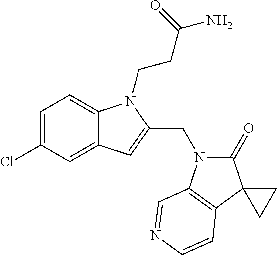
C1=C(Cl)C=C2C(=C1)N(CCC(=O)N)C(CN1C(=O)C3(C4=C1C=NC=C4)CC3)=C2
